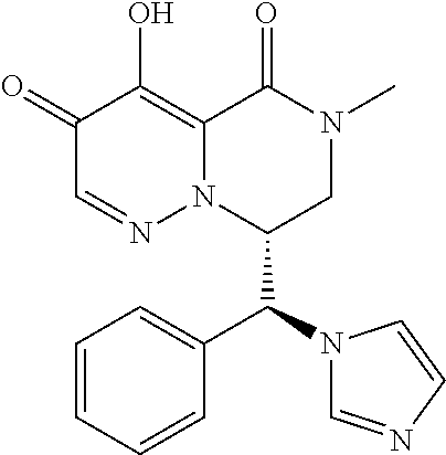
C1=CC=CC(C(N2C=NC=C2)C2CN(C)C(=O)C3=C(O)C(=O)C=NN23)=C1
